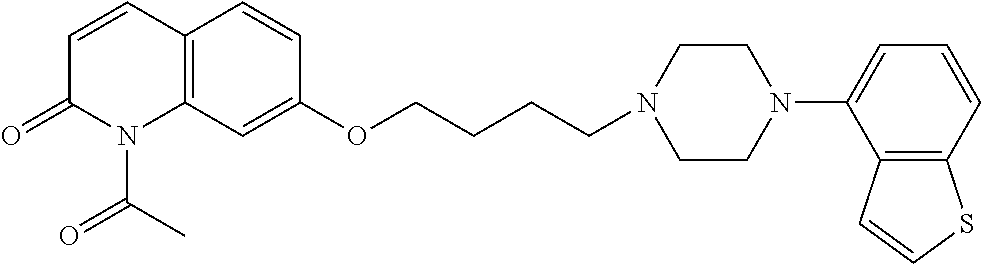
C12=C(C=C(OCCCCN3CCN(C4=CC=CC5=C4C=CS5)CC3)C=C1)N(C(C)=O)C(=O)C=C2
